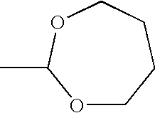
C1OC(C)OCCC1
